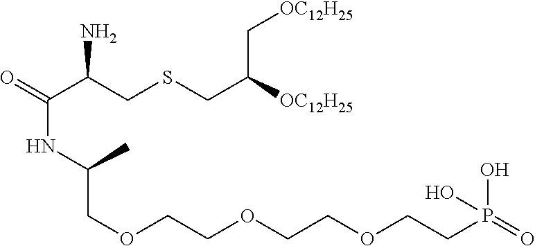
[OC12H25]C(CSCC(C(=O)NC(COCCOCCOCCP(=O)(O)O)C)N)C[OC12H25]
